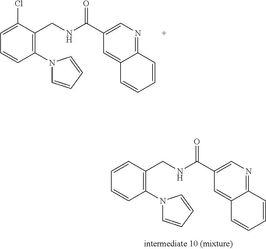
C1(Cl)=CC=CC(N2C=CC=C2)=C1CNC(C1=CN=C2C(=C1)C=CC=C2)=O.C1=CC=CC(N2C=CC=C2)=C1CNC(C1=CN=C2C(=C1)C=CC=C2)=O
